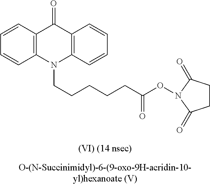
C1=CC2=C(C=C1)N(CCCCCC(ON1C(=O)CCC1=O)=O)C1=C(C2=O)C=CC=C1
